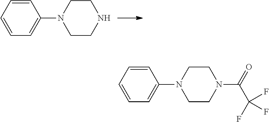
C1=CC=CC=C1N1CCNCC1.C1=CC=CC=C1N1CCN(C(C(F)(F)F)=O)CC1
